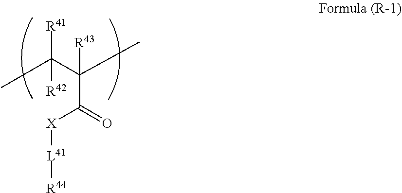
CC(C(C)(C(=O)[X][L41][R44])[R43])([R41])[R42]
